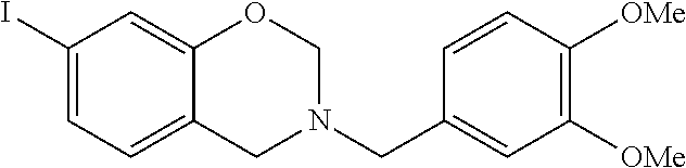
C1(I)=CC=C2C(=C1)OCN(CC1=CC([OMe])=C([OMe])C=C1)C2
